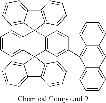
C12=C(C3(C4=CC=CC=C14)C1=CC=CC=C1C1(C4=C3C=CC(C3=C5C(=CC6=CC=CC=C36)C=CC=C5)=C4)C3=C(C4=CC=CC=C41)C=CC=C3)C=CC=C2
